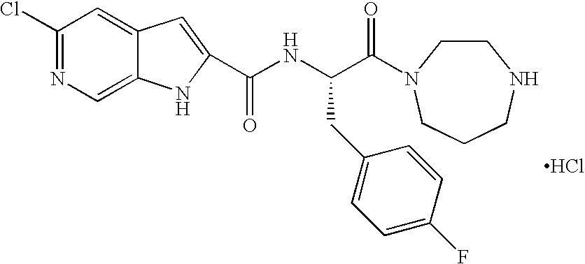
Cl.C1(Cl)=NC=C2C(=C1)C=C(C(NC(C(=O)N1CCNCCC1)CC1=CC=C(F)C=C1)=O)N2
